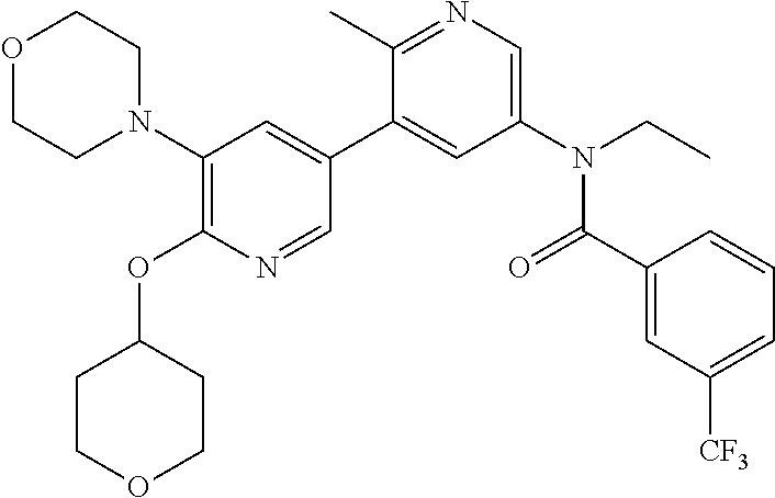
C1(N2CCOCC2)=C(OC2CCOCC2)N=CC(C2=CC(N(CC)C(C3=CC([CF3])=CC=C3)=O)=CN=C2C)=C1
